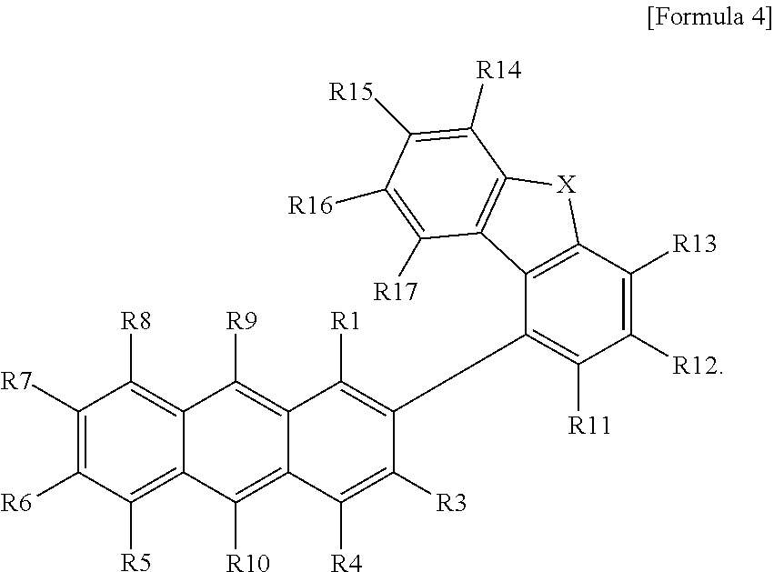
C1([R7])=C([R6])C([R5])=C2C(=C1[R8])C([R9])=C1C(=C2[R10])C([R4])=C([R3])C(C2=C([R11])C([R12])=C([R13])C3=C2C2=C([X]3)C([R14])=C([R15])C([R16])=C2[R17])=C1[R1]
